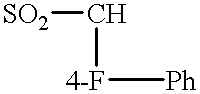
[SO2]C[4-F][Ph]
